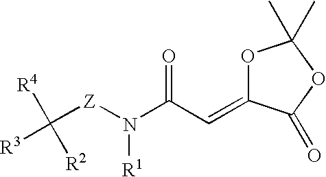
C([Z]N(C(C=C1OC(C)(C)OC1=O)=O)[R1])([R4])([R2])[R3]
